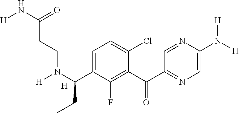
[H].C1=C(C(N([H])CCC(=O)N[H])CC)C(F)=C(C(=O)C2=NC=C(N([H])[H])N=C2)C(Cl)=C1
